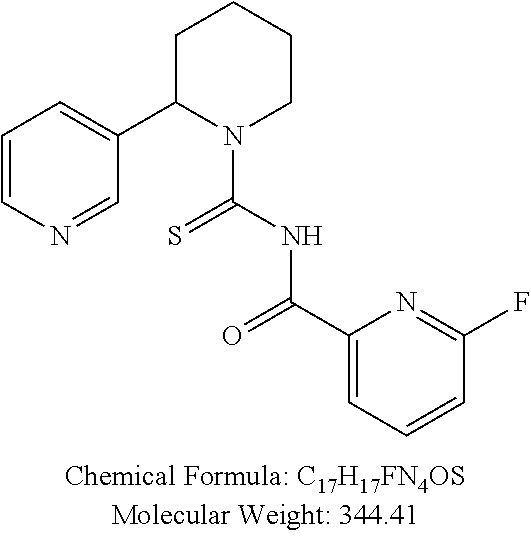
C1=CN=CC(C2N(C(NC(C3=CC=CC(F)=N3)=O)=S)CCCC2)=C1
